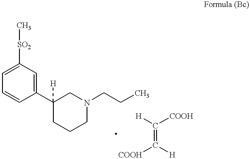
C1(C2([H])CCCN(CCC)C2)=CC([SO2]C)=CC=C1.C(=C([COOH])[H])([H])[COOH]
